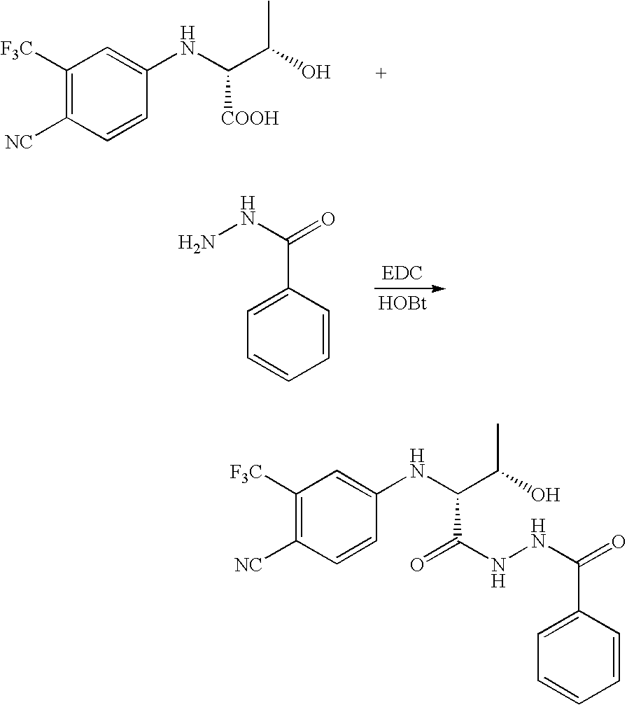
C1([F3C])=C([NC])C=CC(NC(C(O)C)[COOH])=C1.[EDC].[HOBt].C1=CC(C(NN)=O)=CC=C1.C1=CC(C(NNC(C(NC2=CC([F3C])=C([NC])C=C2)C(O)C)=O)=O)=CC=C1
